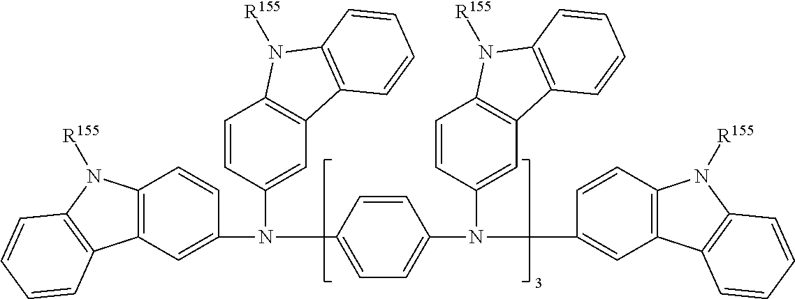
C1=CC(N(C2=CC3=C(C=C2)N([R155])C2=C3C=CC=C2)C2=CC3=C(C=C2)N([R155])C2=C3C=CC=C2)=CC=C1N(C1=CC2=C(C=C1)N([R155])C1=C2C=CC=C1)C1=CC2=C(C=C1)N([R155])C1=C2C=CC=C1
